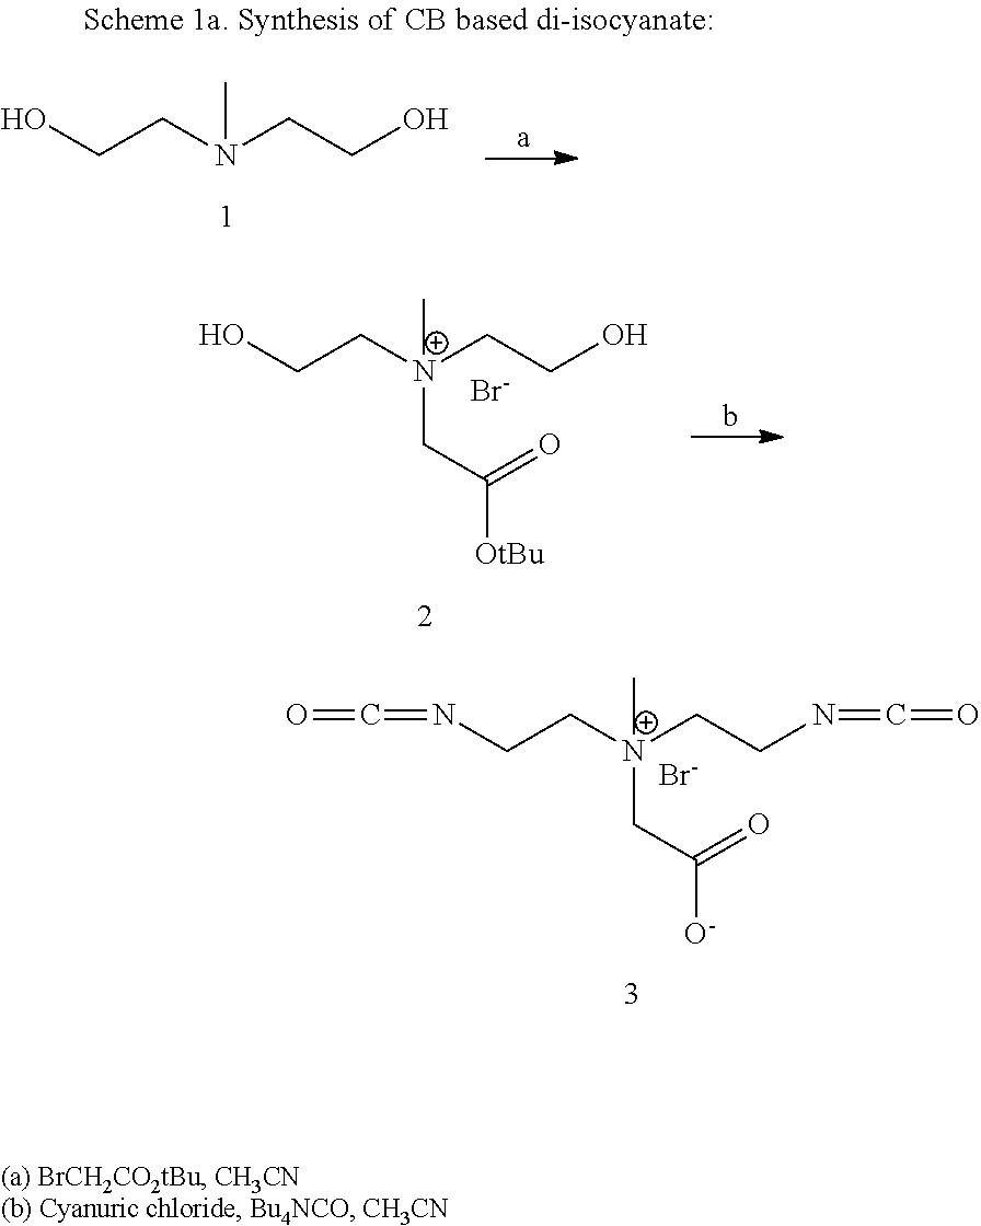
OCCN(CCO)C.OCC[N+](CCO)(C)CC(=O)[OtBu].[Br-].[Br-].O=C=NCC[N+](CCN=C=O)(C)CC(=O)[O-]
